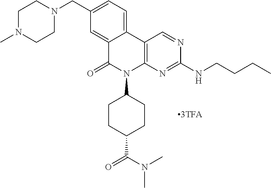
C12=CC(CN3CCN(C)CC3)=CC=C1C1=C(N(C3CCC(C(N(C)C)=O)CC3)C2=O)N=C(NCCCC)N=C1
